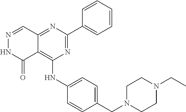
N1=C(C2=CC=CC=C2)N=C2C(=C1NC1=CC=C(CN3CCN(CC)CC3)C=C1)C(=O)NN=C2
